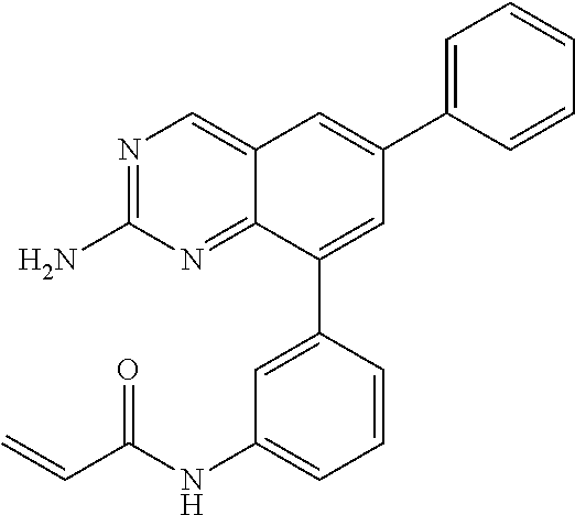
N1=C(N)N=C2C(=C1)C=C(C1=CC=CC=C1)C=C2C1=CC(NC(C=C)=O)=CC=C1
